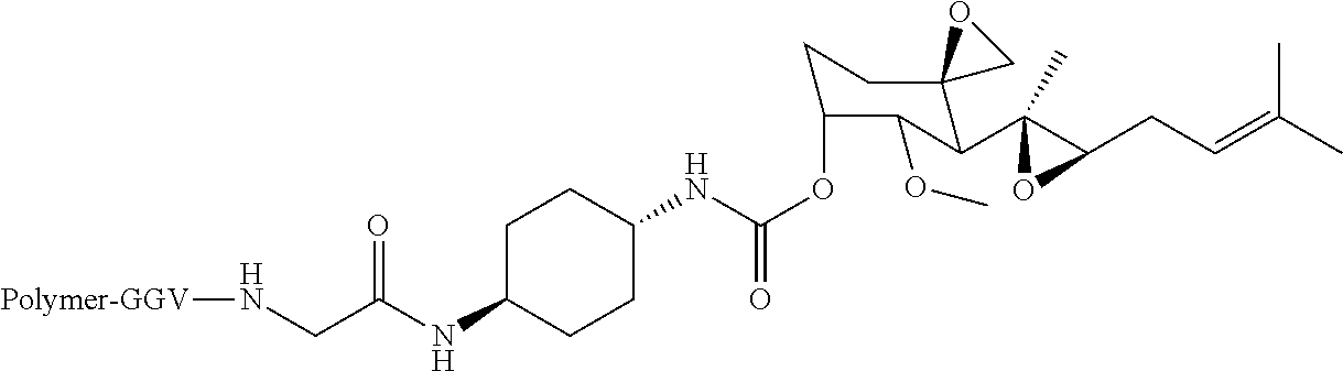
C1C(NC(CN[Polymer-GGV])=O)CCC(NC(OC2CCC3(C(C4(C)C(CC=C(C)C)O4)C2OC)CO3)=O)C1
